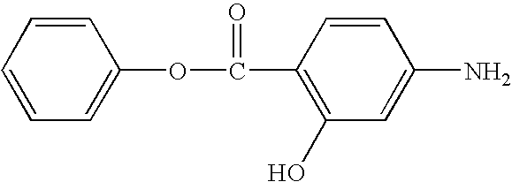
C1=C(OC(C2=C(O)C=C(N)C=C2)=O)C=CC=C1
